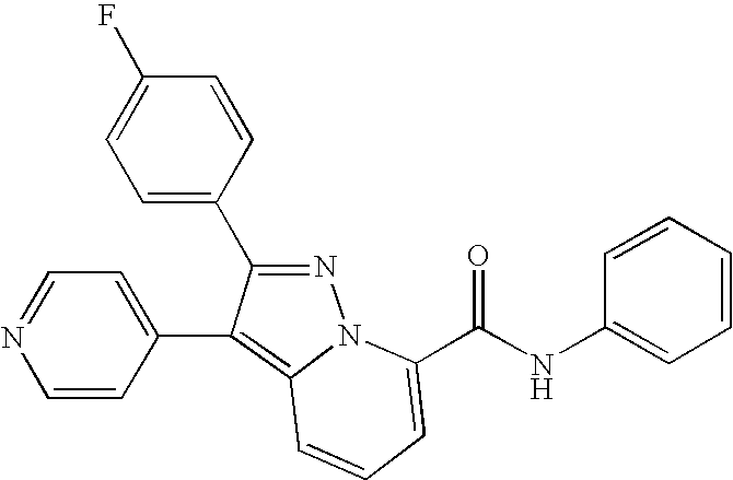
N1=CC=C(C2=C3N(N=C2C2=CC=C(F)C=C2)C(C(NC2=CC=CC=C2)=O)=CC=C3)C=C1
